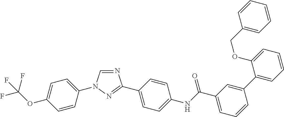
C1=CC(N2C=NC(C3=CC=C(NC(C4=CC=CC(C5=CC=CC=C5OCC5=CC=CC=C5)=C4)=O)C=C3)=N2)=CC=C1OC(F)(F)F
